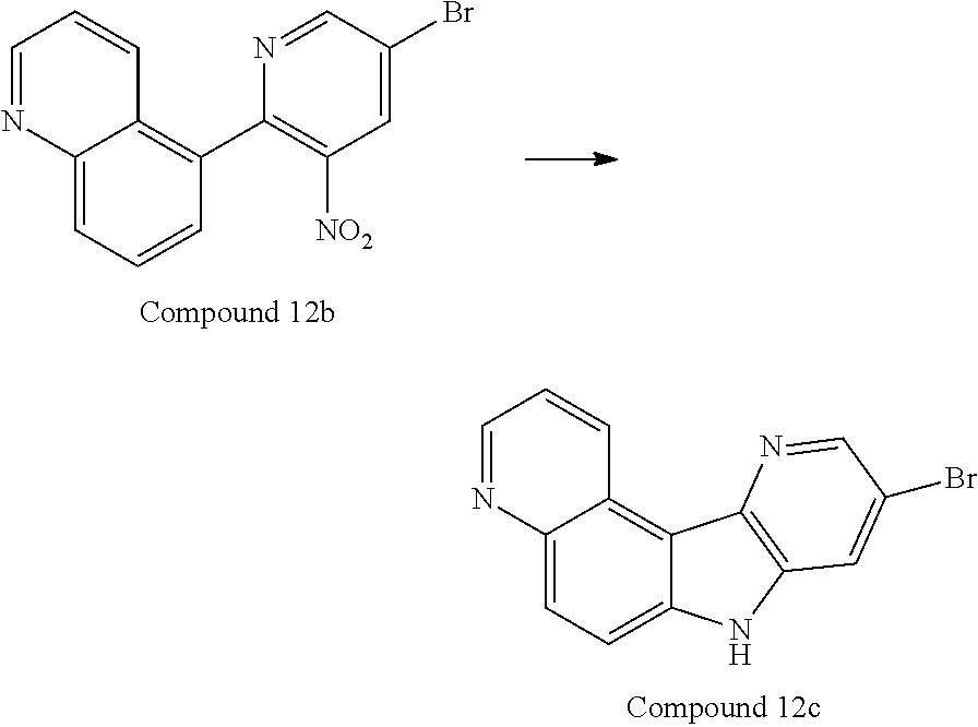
C1=NC2=CC=C3C(=C2C=C1)C1=C(N3)C=C(Br)C=N1.C1=NC2=CC=CC(C3=C([NO2])C=C(Br)C=N3)=C2C=C1
